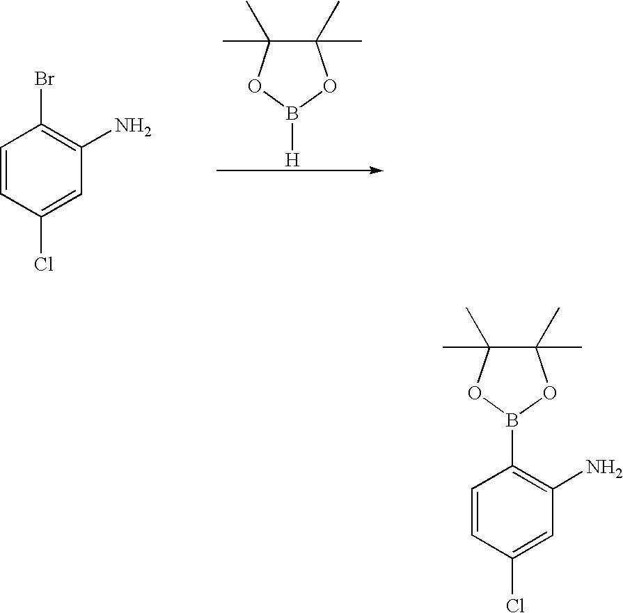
C1=CC(Cl)=CC(N)=C1Br.C1(C)(C)C(C)(C)OB([H])O1.C1(C)(C)C(C)(C)OB(C2=C(N)C=C(Cl)C=C2)O1
